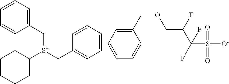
O(CC(C(S([O-])(=O)=O)(F)F)F)CC1=CC=CC=C1.C1(C[S+](C2CCCCC2)CC2=CC=CC=C2)=CC=CC=C1
